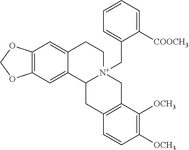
C12=C(C=C3C(=C1)CC[N+]1(CC4=CC=CC=C4[COOCH3])C3CC3=C(C1)C([OCH3])=C([OCH3])C=C3)OCO2
